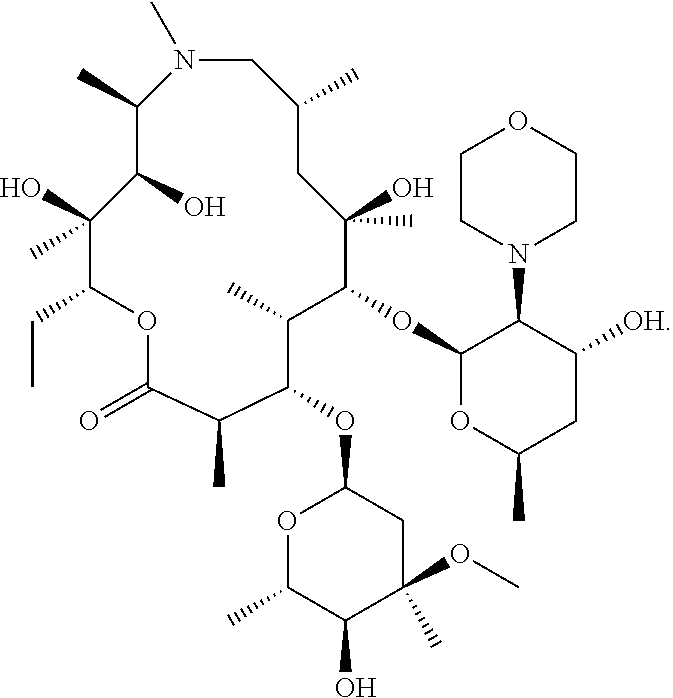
C1(C)N(C)CC(C)CC(O)(C)C(OC2OC(C)CC([OH])C2N2CCOCC2)C(C)C(OC2OC(C)C(O)C(C)(OC)C2)C(C)C(=O)OC(CC)C(O)(C)C1O
